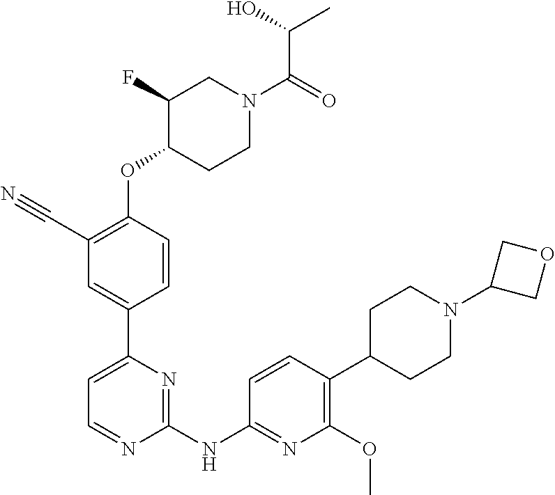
C1=C(C2=CC(C#N)=C(OC3CCN(C(=O)C(O)C)CC3F)C=C2)N=C(NC2=NC(OC)=C(C3CCN(C4COC4)CC3)C=C2)N=C1
